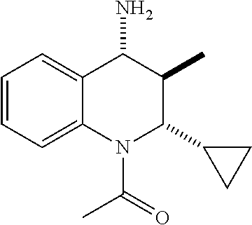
N1(C(C)=O)C(C2CC2)C(C)C(N)C2=CC=CC=C12
